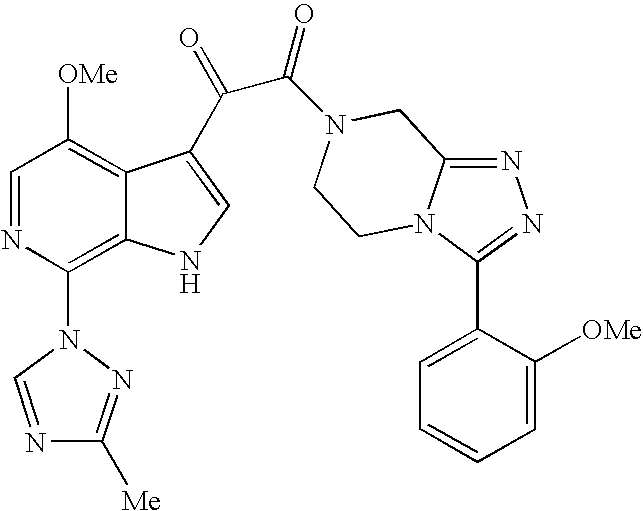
C1=NC(N2N=C([Me])N=C2)=C2C(=C1[OMe])C(C(=O)C(=O)N1CC3=NN=C(C4=CC=CC=C4[OMe])N3CC1)=CN2
